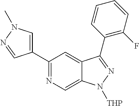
C1(C2=CN(C)N=C2)=NC=C2C(=C1)C(C1=C(F)C=CC=C1)=NN2[THP]
